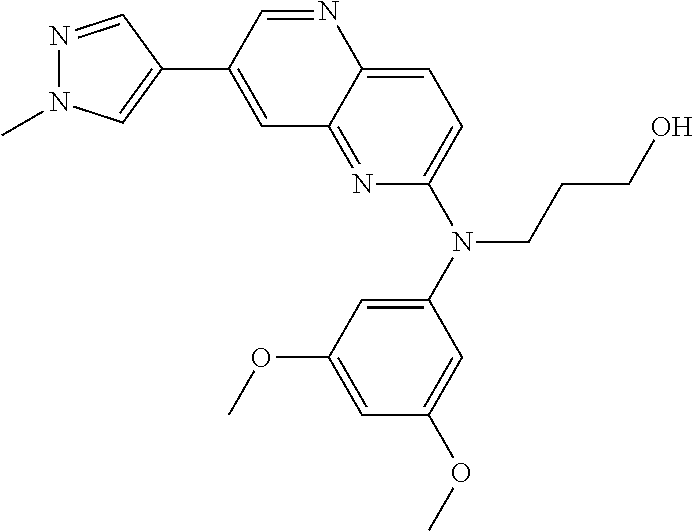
N1=CC(C2=CC3=NC(N(CCCO)C4=CC(OC)=CC(OC)=C4)=CC=C3N=C2)=CN1C
